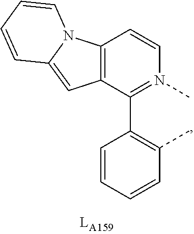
C1=CC=CC(C)=C1C1=N(C)C=CC2=C1C=C1N2C=CC=C1
